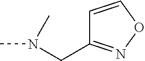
N(CC1=NOC=C1)(C)C
